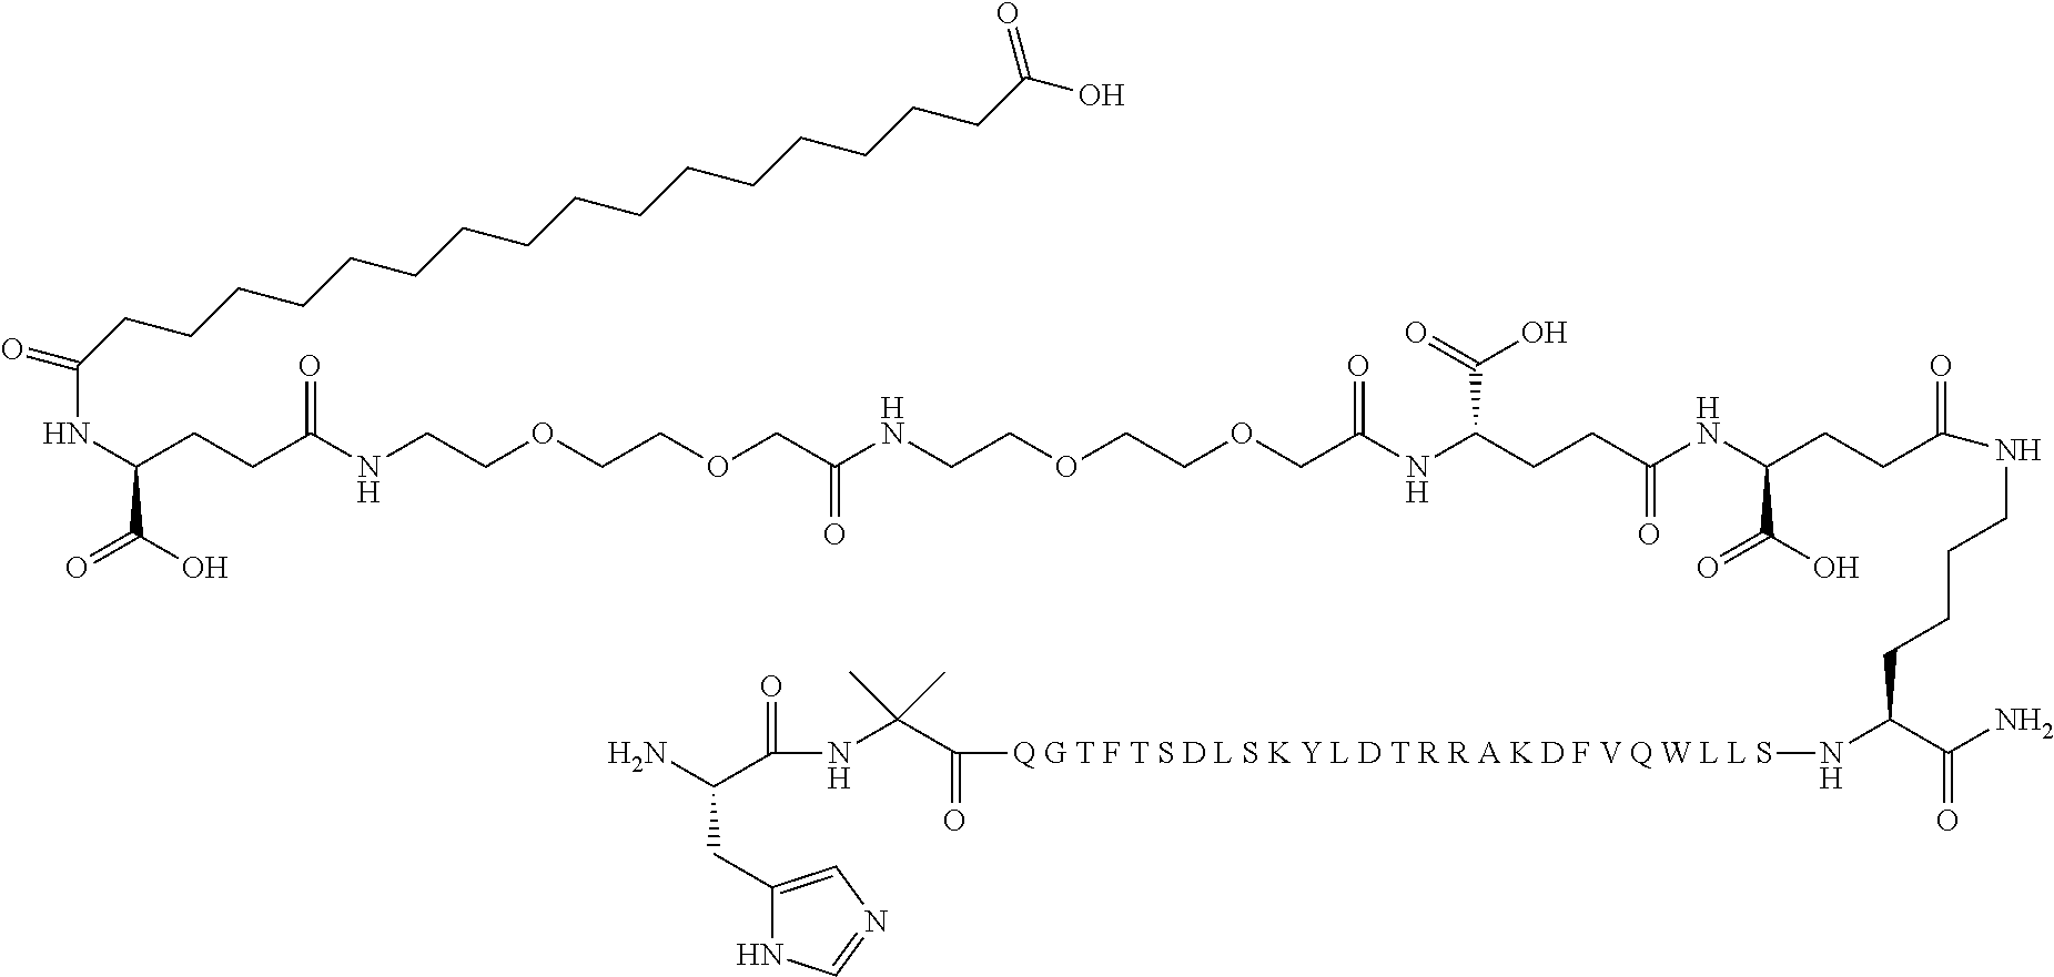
N(C(CCC(NCCOCCOCC(NCCOCCOCC(NC(CCC(NC(CCC(=O)NCCCCC(C(=O)N)N[Q G T F T S D L S K Y L D T R R A K D F V Q W L L S]C(=O)C(NC(=O)C(N)CC1=CN=CN1)(C)C)C(O)=O)=O)C(O)=O)=O)=O)=O)C(=O)O)C(=O)CCCCCCCCCCCCCCCCC(O)=O
